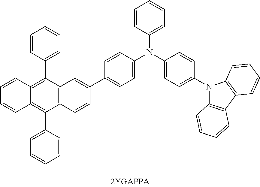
C12=C(C(C3=CC=CC=C3)=C3C(=C1C1=CC=CC=C1)C=CC=C3)C=C(C1=CC=C(N(C3=CC=C(N4C5=C(C6=C4C=CC=C6)C=CC=C5)C=C3)C3=CC=CC=C3)C=C1)C=C2
